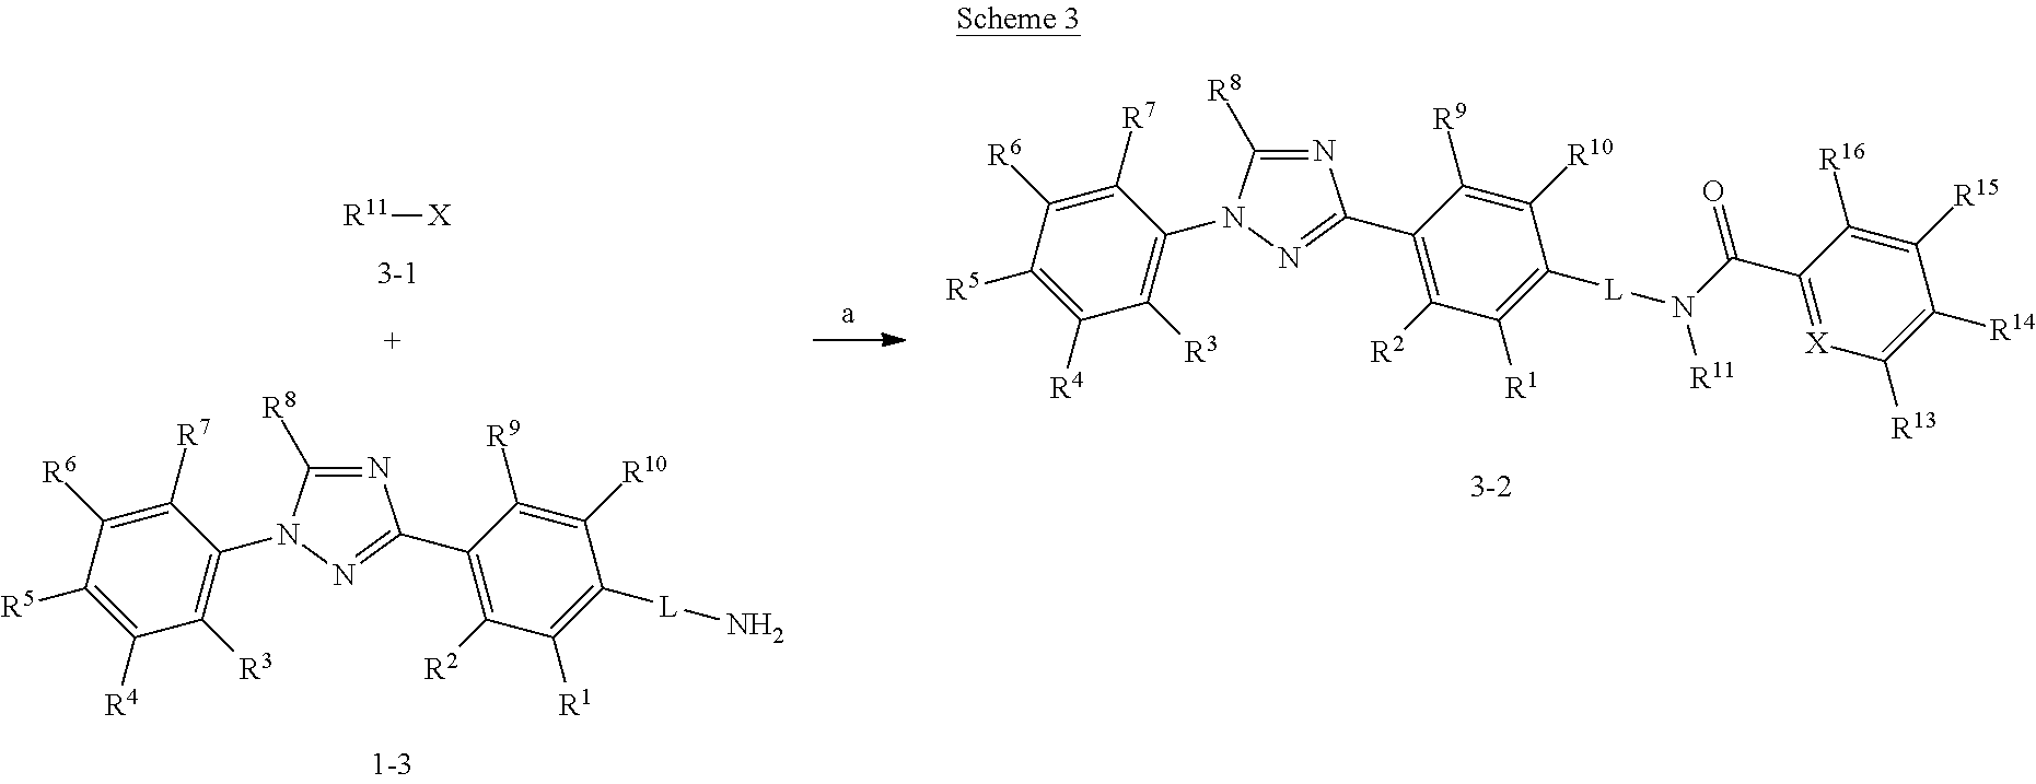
N1=C([R8])N(C2=C([R3])C([R4])=C([R5])C([R6])=C2[R7])N=C1C1=C([R2])C([R1])=C([L]N)C([R10])=C1[R9].N1=C([R8])N(C2=C([R3])C([R4])=C([R5])C([R6])=C2[R7])N=C1C1=C([R2])C([R1])=C([L]N(C(C2=[X]C([R13])=C([R14])C([R15])=C2[R16])=O)[R11])C([R10])=C1[R9].[R11][X]
